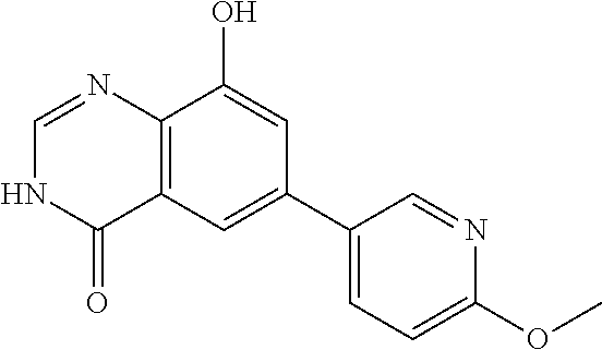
C12=C(C=C(C3=CC=C(OC)N=C3)C=C1O)C(=O)NC=N2
